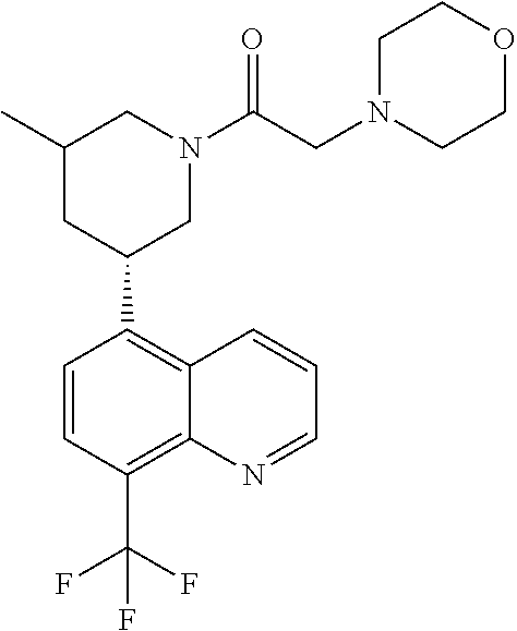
C1(C2CN(C(CN3CCOCC3)=O)CC(C)C2)=C2C(=C(C(F)(F)F)C=C1)N=CC=C2
